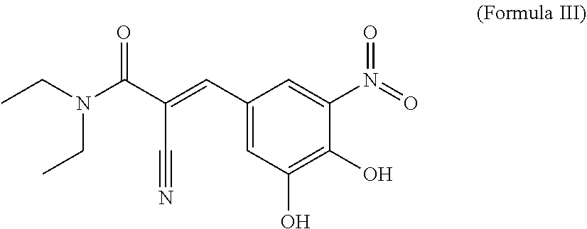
CCN(C(C(C#N)=CC1=CC(O)=C(O)C(N(=O)=O)=C1)=O)CC
